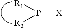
P([R2])([R1])[X]
